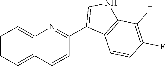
C1=CC2=CC=CC=C2N=C1C1=CNC2=C1C=CC(F)=C2F
